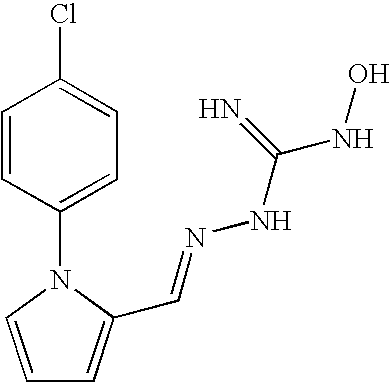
C1=CN(C2=CC=C(Cl)C=C2)C(C=NNC(NO)=N)=C1
